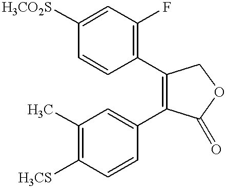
C1=CC([H3CO2S])=CC(F)=C1C1=C(C2=CC(C)=C([H3CS])C=C2)C(=O)OC1
